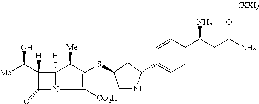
C12([H])N(C(=O)C1([H])C([Me])O)C([CO2H])=C(SC1CNC(C3=CC=C(C(CC(=O)N)N)C=C3)C1)C2[Me]
